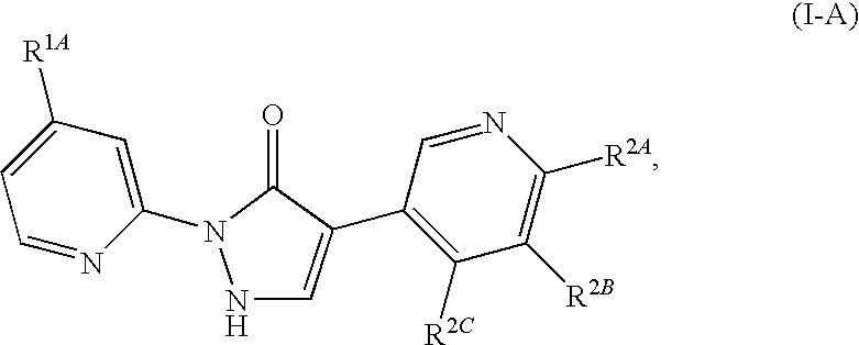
N1C=C(C2=C([R2C])C([R2B])=C([R2A])N=C2)C(=O)N1C1=CC([R1A])=CC=N1
